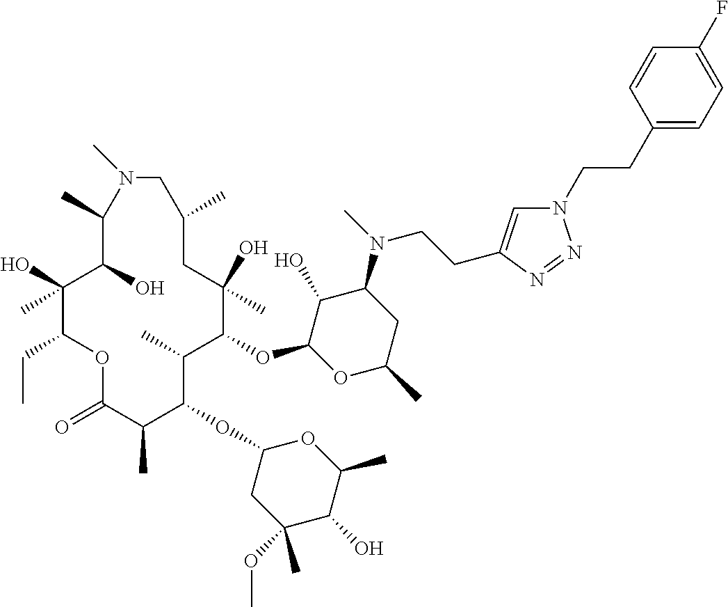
C1(O)C(OC2C(C)C(OC3CC(OC)(C)C(O)C(C)O3)C(C)C(=O)OC(CC)C(O)(C)C(O)C(C)N(C)CC(C)CC2(O)C)OC(C)CC1N(C)CCC1=CN(CCC2=CC=C(F)C=C2)N=N1
